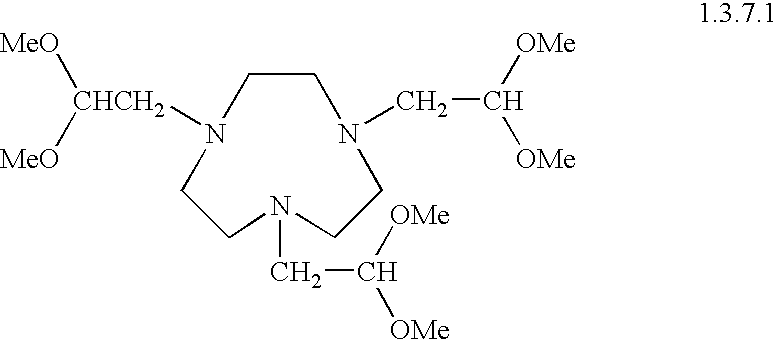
C1CN(CC([OMe])[OMe])CCN(CC([OMe])[OMe])CCN1[CHCH2]([MeO])[MeO]
